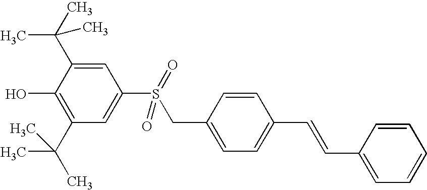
C1(C=CC2=CC=C(CS(C3=CC(C(C)(C)C)=C(O)C(C(C)(C)C)=C3)(=O)=O)C=C2)=CC=CC=C1
